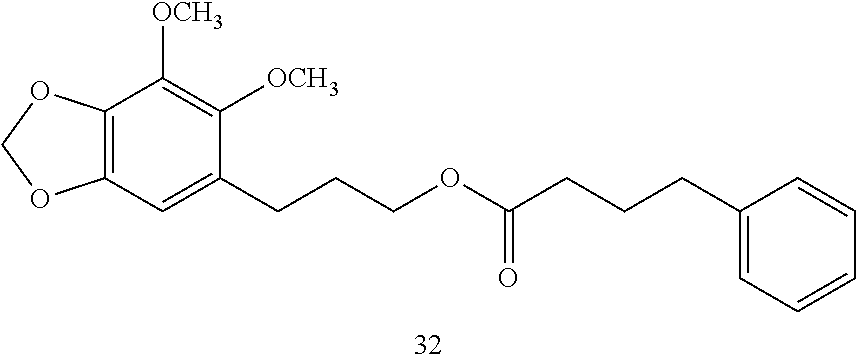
C12=C(OCO1)C([OCH3])=C([OCH3])C(CCCOC(=O)CCCC1=CC=CC=C1)=C2
